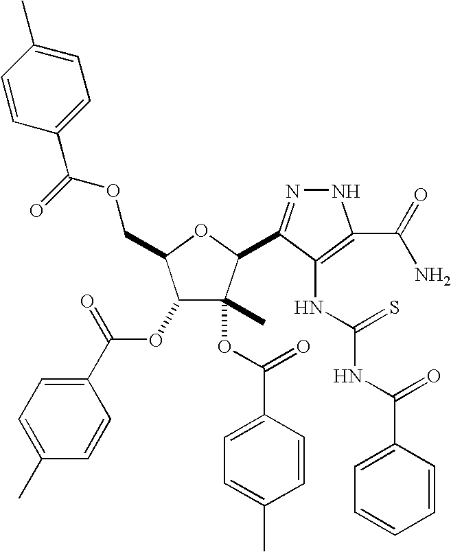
C1(OC(C2=CC=C(C)C=C2)=O)C(COC(C2=CC=C(C)C=C2)=O)OC(C2=NNC(C(N)=O)=C2NC(=S)NC(C2=CC=CC=C2)=O)C1(C)OC(=O)C1=CC=C(C)C=C1
